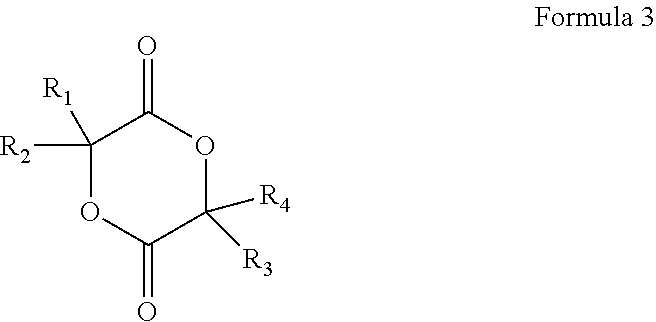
C1([R2])([R1])OC(=O)C([R4])([R3])OC1=O
